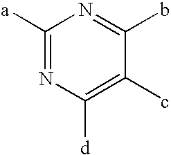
C1([a])=NC([d])=C(c)C(b)=N1
